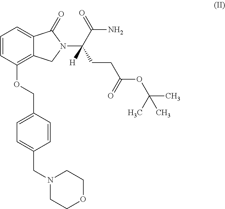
C1=CC(OCC2=CC=C(CN3CCOCC3)C=C2)=C2C(=C1)C(=O)N(C(CCC(OC(C)(C)C)=O)(C(N)=O)[H])C2
